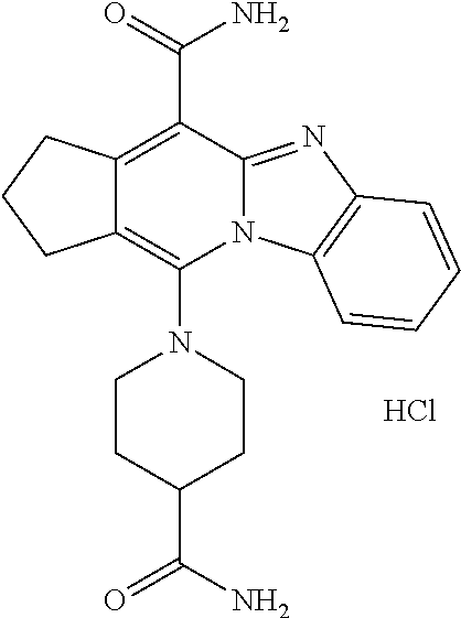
Cl.N1(C2=C3C(=C(C(=O)N)C4=NC5=C(N24)C=CC=C5)CCC3)CCC(C(N)=O)CC1
